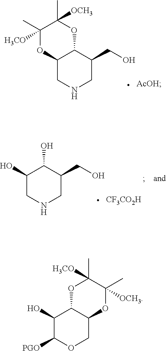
C12CNCC(CO)C1OC(C)([OCH3])C(C)([H3CO])O2.C1(O)CNCC(CO)C1O.[CF3CO2H].C1(O)C([PGO])OCC2C1OC(C)([H3CO])C(C)([OCH3])O2
